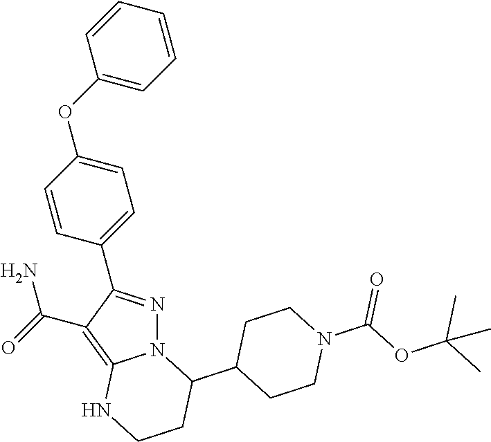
N12N=C(C3=CC=C(OC4=CC=CC=C4)C=C3)C(C(=O)N)=C1NCCC2C1CCN(C(OC(C)(C)C)=O)CC1
